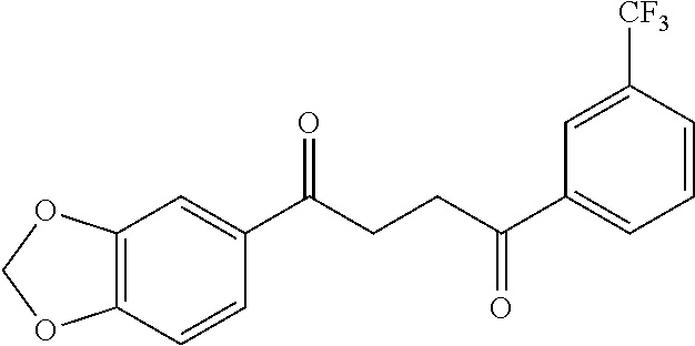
C12=C(C=CC(C(CCC(C3=CC=CC([CF3])=C3)=O)=O)=C1)OCO2
